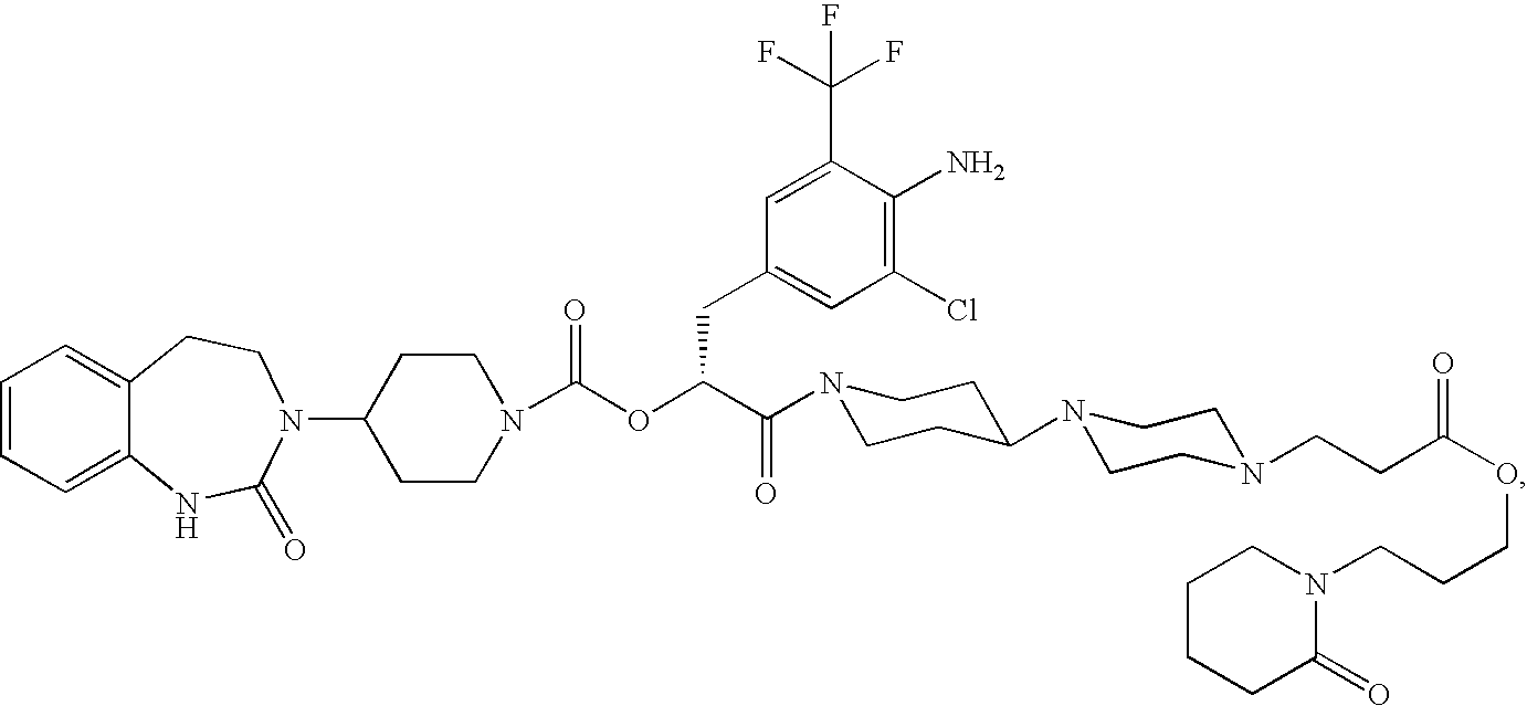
C1=CC=C2C(=C1)CCN(C1CCN(C(OC(C(=O)N3CCC(N4CCN(CCC(OCCCN5CCCCC5=O)=O)CC4)CC3)CC3=CC(Cl)=C(N)C(C(F)(F)F)=C3)=O)CC1)C(=O)N2
